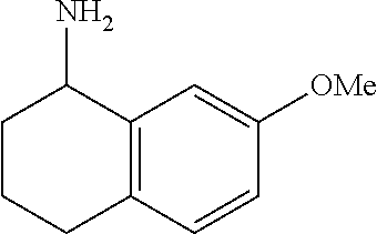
C12=C(C=CC([OMe])=C1)CCCC2N
